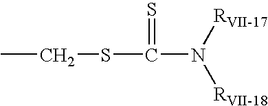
CCSC(=S)N([RVII-17])[RVII-18]
